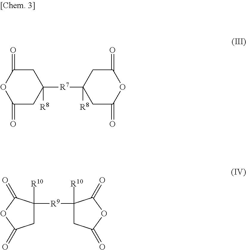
C1(=O)CC([R8])([R7]C2([R8])CC(=O)OC(=O)C2)CC(=O)O1.C1([R10])([R9]C2([R10])CC(=O)OC2=O)CC(=O)OC1=O
